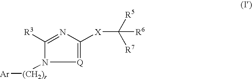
[Q]1=C([X]C([R5])([R7])[R6])N=C([R3])N1[(CH2)r][Ar]
